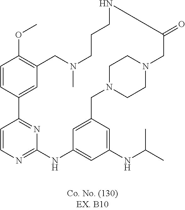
C1=CC2=NC(=N1)NC1=CC(NC(C)C)=CC(=C1)CN1CCN(CC1)CC(=O)NCCCN(C)CC1=C(OC)C=CC2=C1
